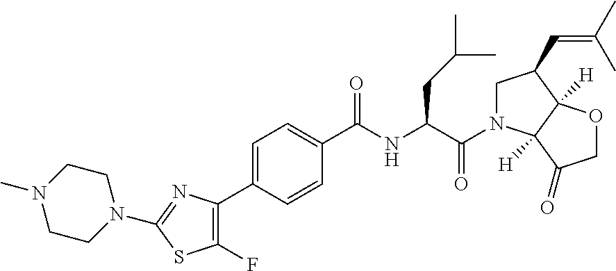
C1(C2=CC=C(C(NC(C(N3CC(C=C(C)C)C4([H])C3([H])C(=O)CO4)=O)CC(C)C)=O)C=C2)=C(F)SC(N2CCN(C)CC2)=N1
